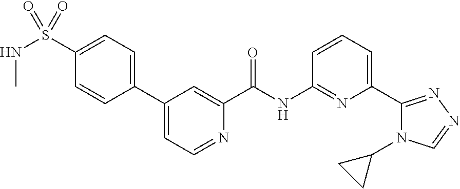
C1(C2=CC=C(S(NC)(=O)=O)C=C2)=CC=NC(C(NC2=NC(C3=NN=CN3C3CC3)=CC=C2)=O)=C1
